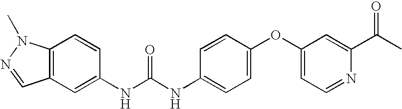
C1(NC(NC2=CC=C(OC3=CC=NC(C(C)=O)=C3)C=C2)=O)=CC2=C(C=C1)N(C)N=C2
